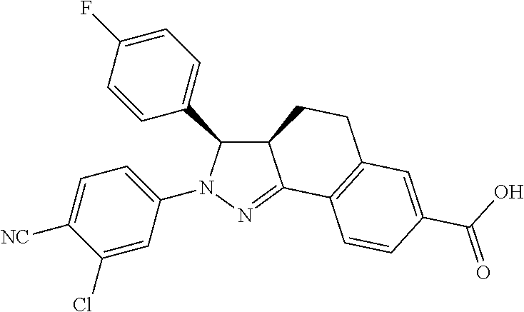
C12C(=NN(C3=CC=C([NC])C(Cl)=C3)C1C1=CC=C(F)C=C1)C1=C(CC2)C=C(C(O)=O)C=C1
